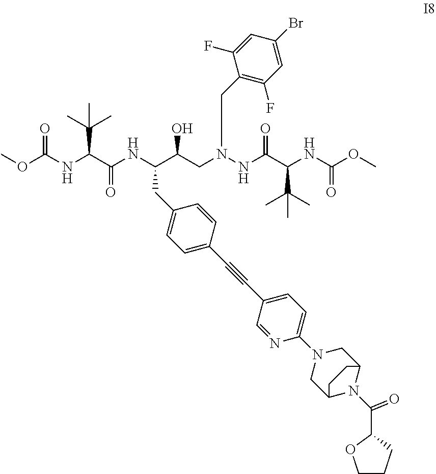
COC(NC(C(NC(C(CN(NC(C(NC(OC)=O)C(C)(C)C)=O)CC1=C(F)C=C(Br)C=C1F)O)CC1=CC=C(C#CC2=CC=C(N3CC4N(C(C5OCCC5)=O)C(C3)CC4)N=C2)C=C1)=O)C(C)(C)C)=O
